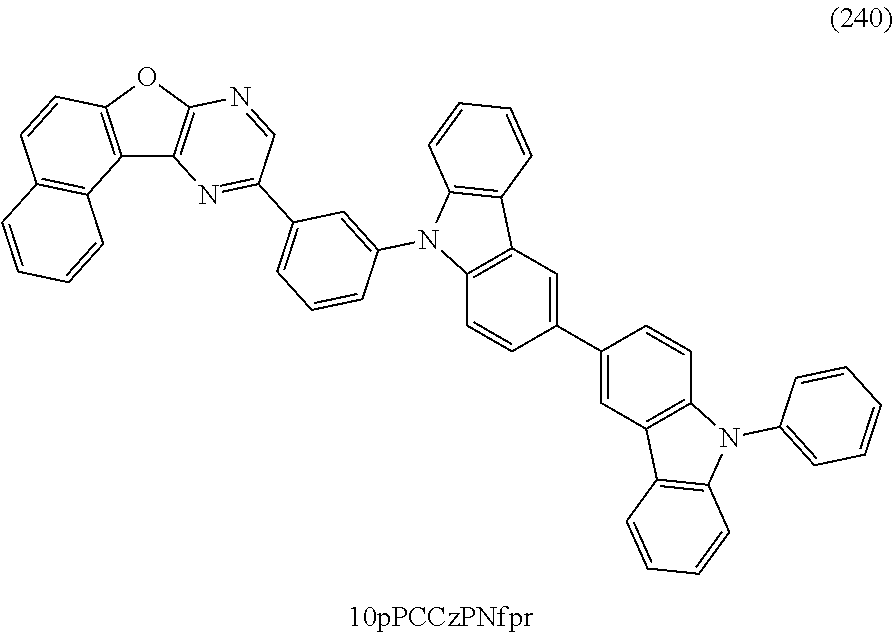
C12=C(OC3=C1N=C(C1=CC=CC(N4C5=C(C6=C4C=CC=C6)C=C(C4=CC6=C(C=C4)N(C4=CC=CC=C4)C4=C6C=CC=C4)C=C5)=C1)C=N3)C=CC1=C2C=CC=C1
